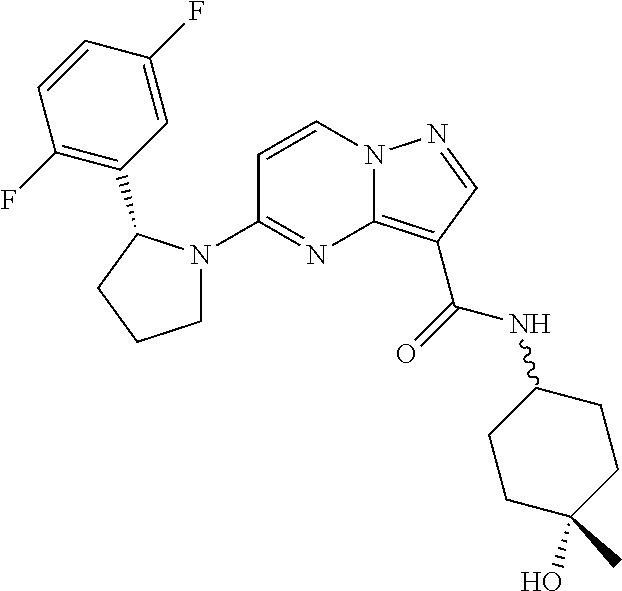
C1=CN2C(=C(C(=O)NC3CCC(O)(C)CC3)C=N2)N=C1N1CCCC1C1=C(F)C=CC(F)=C1
